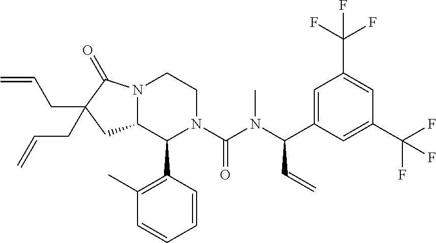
C1=C(C(N(C(N2C(C3=C(C)C=CC=C3)C3N(CC2)C(=O)C(CC=C)(CC=C)C3)=O)C)C=C)C=C(C(F)(F)F)C=C1C(F)(F)F
